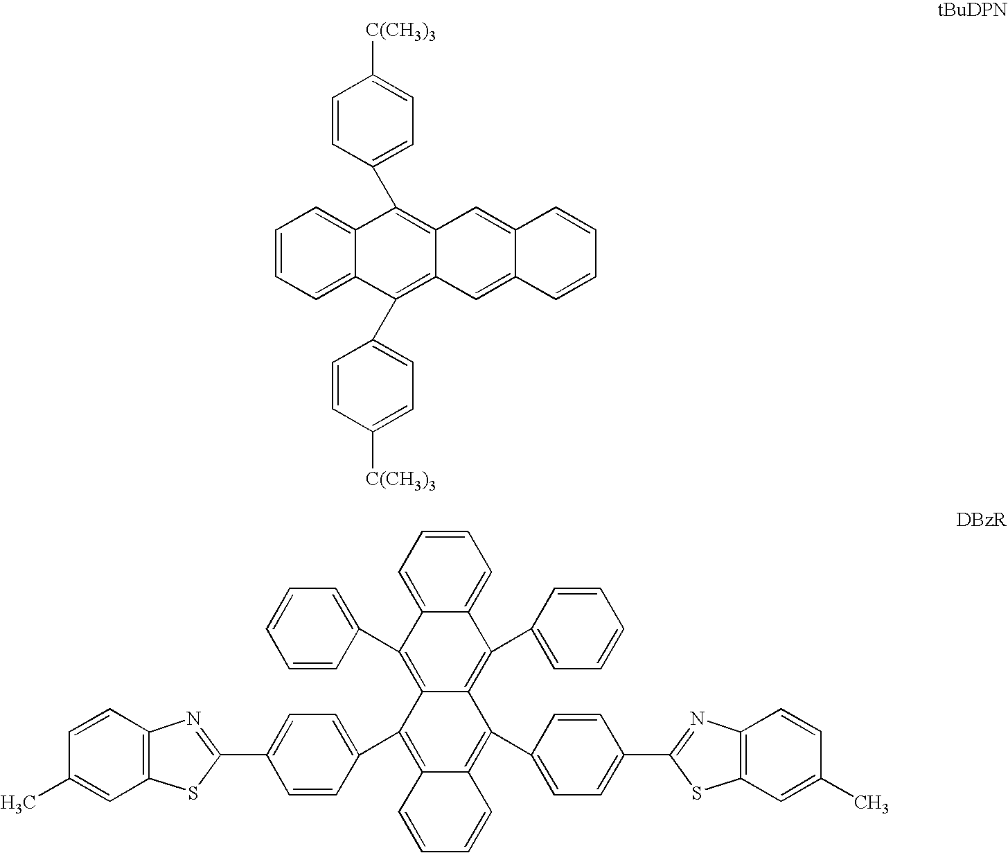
C1=CC(C2=C3C(=C(C4=CC=C([C(CH3)3])C=C4)C4=CC=CC=C24)C=C2C(=C3)C=CC=C2)=CC=C1[C(CH3)3].C1=CC=C2C(=C1)C(C1=CC=CC=C1)=C1C(=C2C2=CC=CC=C2)C(C2=CC=C(C3=NC4=C(S3)C=C(C)C=C4)C=C2)=C2C(=C1C1=CC=C(C3=NC4=C(S3)C=C(C)C=C4)C=C1)C=CC=C2
